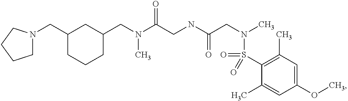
C1(CN(C(CNC(CN(C)S(=O)(C2=C(C)C=C(OC)C=C2C)=O)=O)=O)C)CC(CN2CCCC2)CCC1
